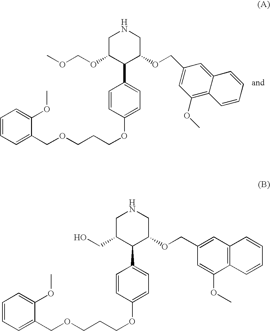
C1C(OCOC)C(C2=CC=C(OCCCOCC3=CC=CC=C3OC)C=C2)C(OCC2=CC(OC)=C3C(=C2)C=CC=C3)CN1.C1C(CO)C(C2=CC=C(OCCCOCC3=CC=CC=C3OC)C=C2)C(OCC2=CC3=C(C(OC)=C2)C=CC=C3)CN1
